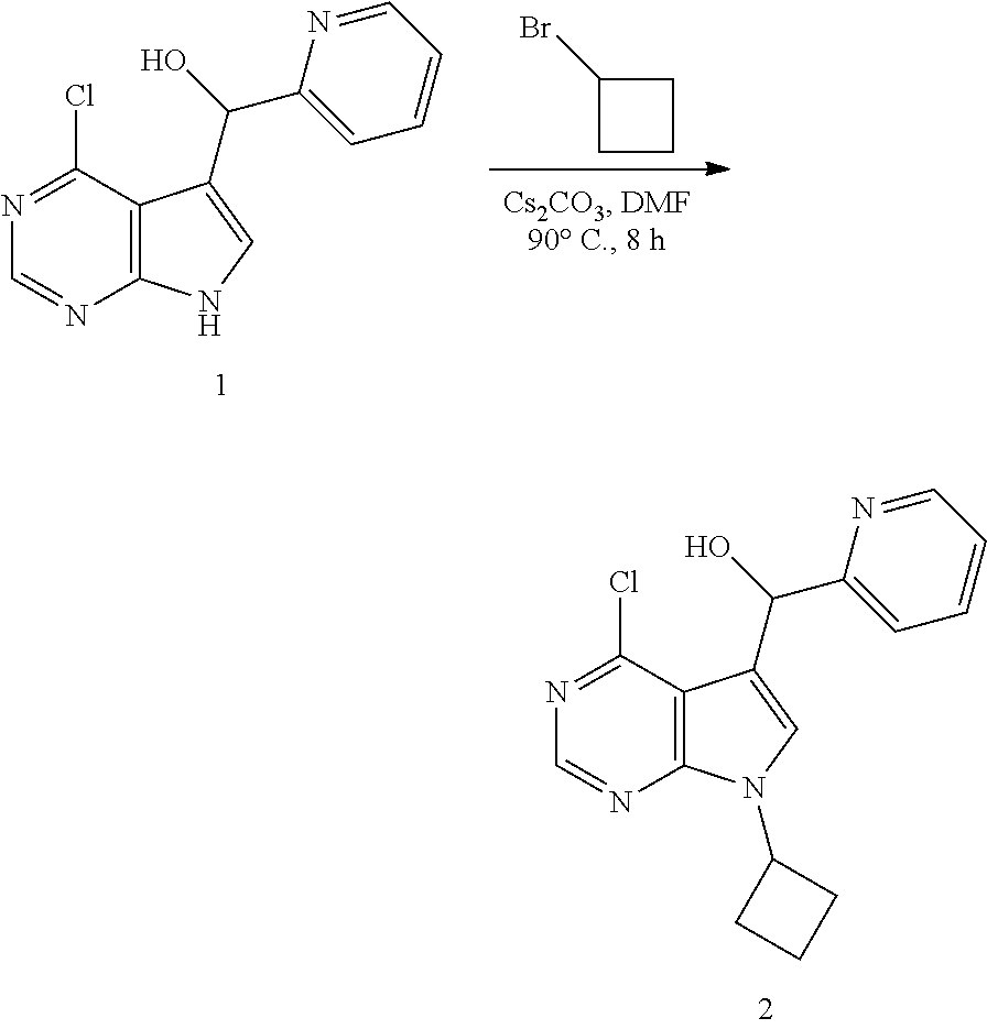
C1(Br)CCC1.C12=C(NC=C1C(C1=CC=CC=N1)O)N=CN=C2Cl.C12=C(N(C3CCC3)C=C1C(C1=CC=CC=N1)O)N=CN=C2Cl
